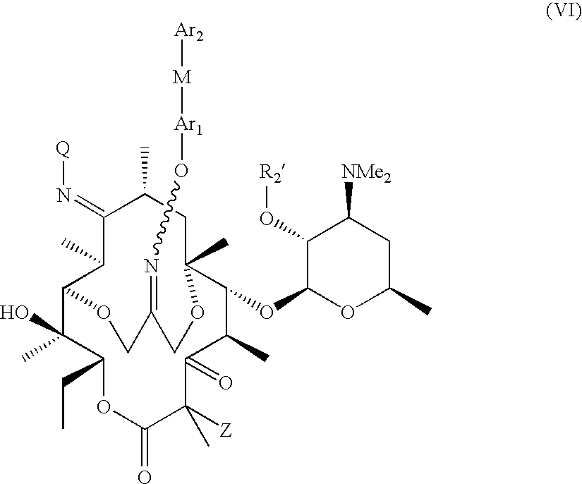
C12C(C)(O)C(CC)OC(=O)C([Z])(C)C(=O)C(C)C(OC3OC(C)CC([NMe2])C3O[R2])C(C)(CC(C)C(=N[Q])C1C)OCC(=NO[Ar1][M][Ar2])CO2
